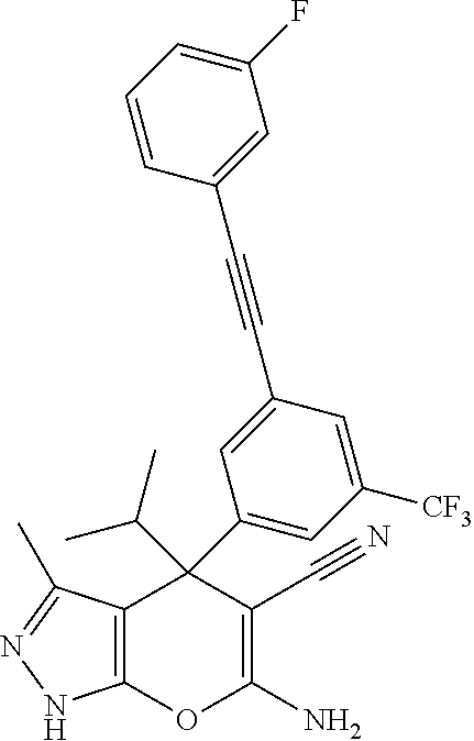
C12=C(C(C)=NN1)C(C1=CC([CF3])=CC(C#CC3=CC(F)=CC=C3)=C1)(C(C)C)C(C#N)=C(N)O2
